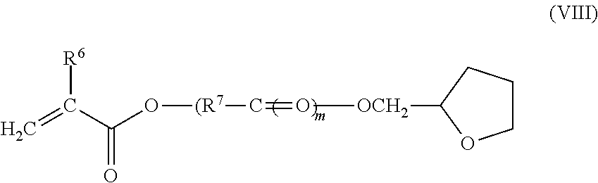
C=C(C(O[(R7]C=O[OCH2]C1CCCO1)=O)[R6]
